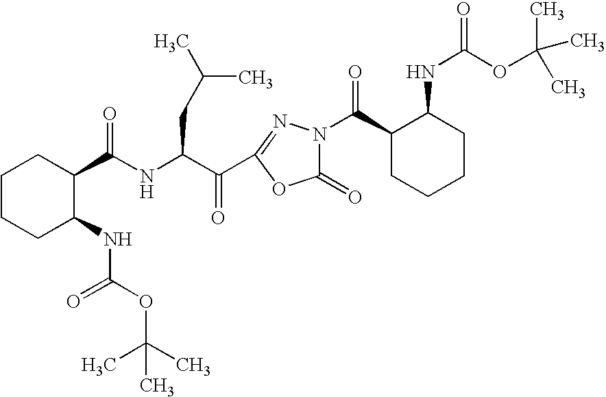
C1CCC(NC(=O)OC(C)(C)C)C(C(NC(C(=O)C2=NN(C(C3CCCCC3NC(OC(C)(C)C)=O)=O)C(=O)O2)CC(C)C)=O)C1
